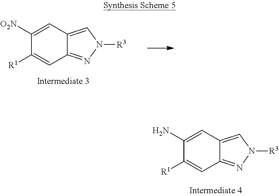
C1(N)=CC2=CN([R3])N=C2C=C1[R1].C1([O2N])=CC2=CN([R3])N=C2C=C1[R1]
